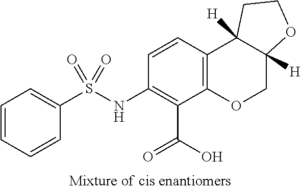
C1=CC(NS(C2=CC=CC=C2)(=O)=O)=C(C(=O)O)C2=C1C1([H])C([H])(CO2)OCC1
